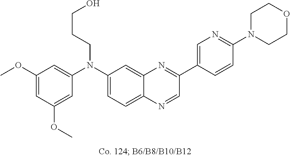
C1(OC)=CC(OC)=CC(N(C2=CC=C3C(=C2)N=C(C2=CN=C(N4CCOCC4)C=C2)C=N3)CCCO)=C1
